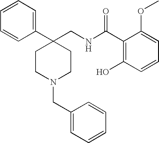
C1CC(C2=CC=CC=C2)(CNC(C2=C(O)C=CC=C2OC)=O)CCN1CC1=CC=CC=C1
